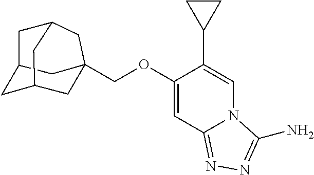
C12CC3(COC4=CC5=NN=C(N)N5C=C4C4CC4)CC(CC(C1)C3)C2
